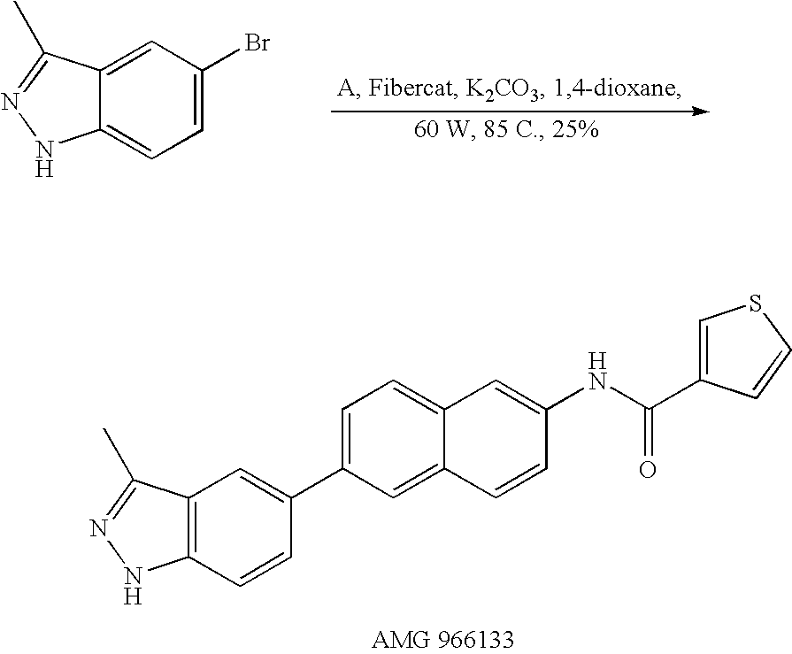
C12=CC=C(Br)C=C1C(C)=NN2.C1=C2C(=CC=C1C1=CC3=C(C=C1)NN=C3C)C=C(NC(=O)C1=CSC=C1)C=C2
